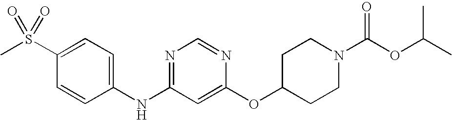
C1(S(C)(=O)=O)=CC=C(NC2=NC=NC(OC3CCN(C(OC(C)C)=O)CC3)=C2)C=C1
